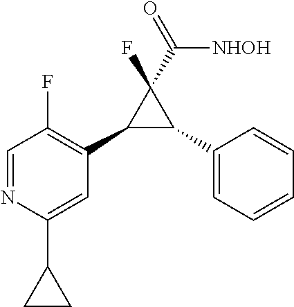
C1=NC(C2CC2)=CC(C2C(C3=CC=CC=C3)C2(F)C(=O)[NHOH])=C1F
